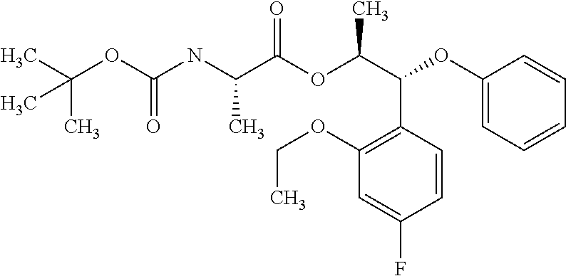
C(OC(NC(C(OC(C(C1=C(OCC)C=C(F)C=C1)OC1=CC=CC=C1)C)=O)C)=O)(C)(C)C
